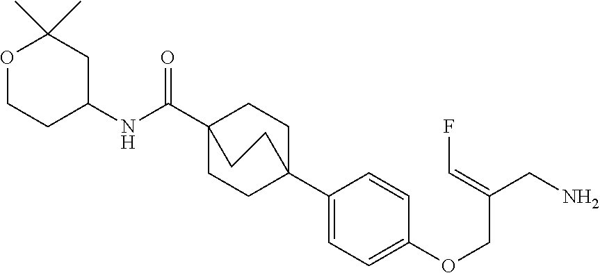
C1(C23CCC(C(NC4CC(C)(C)OCC4)=O)(CC2)CC3)=CC=C(OCC(CN)=CF)C=C1
